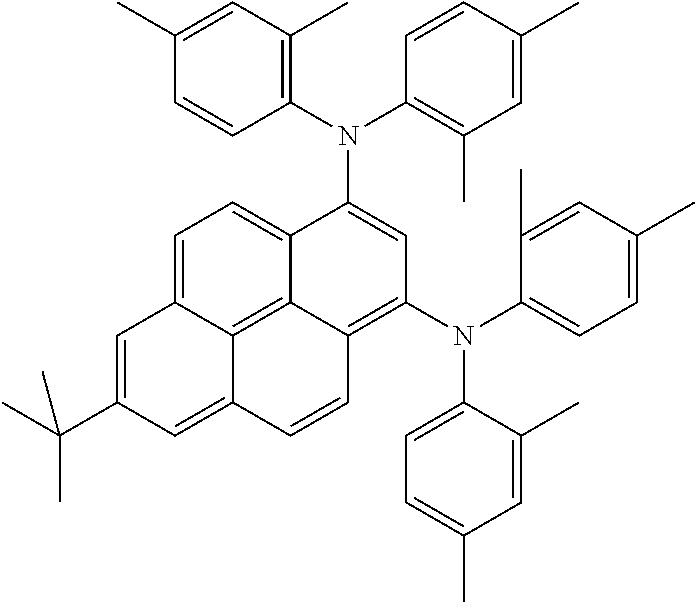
C1(N(C2=C(C)C=C(C)C=C2)C2=CC(N(C3=CC=C(C)C=C3C)C3=CC=C(C)C=C3C)=C3C4=C5C(=CC=C24)C=C(C(C)(C)C)C=C5C=C3)=C(C)C=C(C)C=C1
